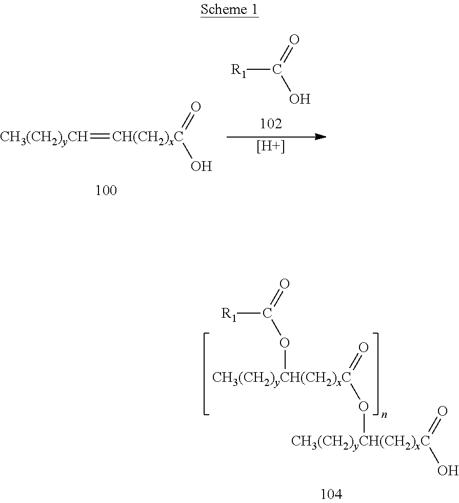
[R1]C(=O)O.[H].[CH3(CH2)yCH]=[CH(CH2)xC](=O)O.[CH3(CH2)yCH(CH2)xC](OC(=O)[R1])(=O)O[CH3(CH2)yCH(CH2)xC](=O)O
